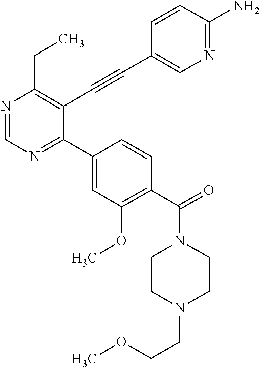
N1=CN=C(C2=CC(OC)=C(C(=O)N3CCN(CCOC)CC3)C=C2)C(C#CC2=CN=C(N)C=C2)=C1CC
